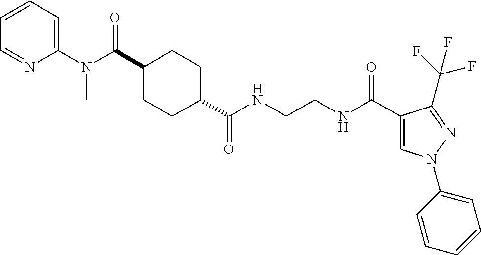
C1(C(=O)N(C2=CC=CC=N2)C)CCC(C(NCCNC(C2=CN(C3=CC=CC=C3)N=C2C(F)(F)F)=O)=O)CC1
